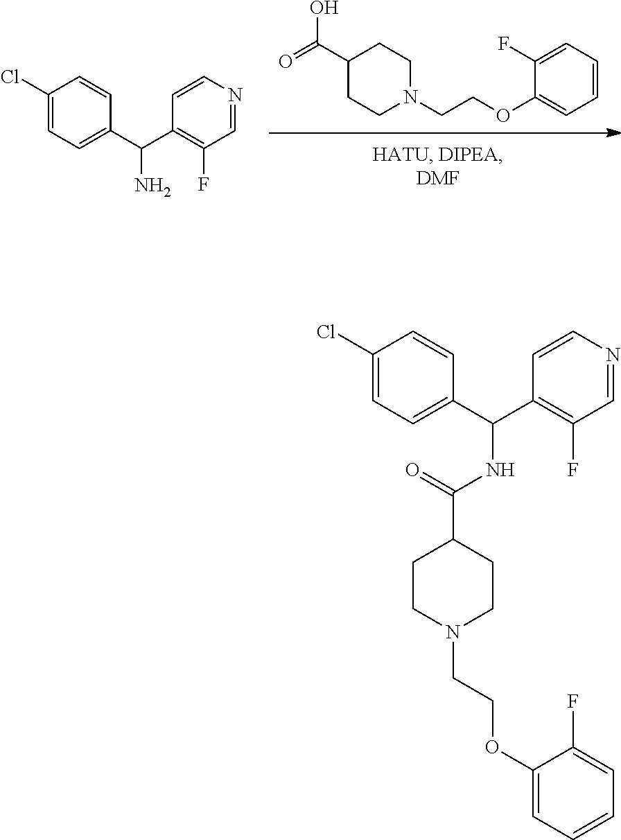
C1(C(=O)O)CCN(CCOC2=CC=CC=C2F)CC1.C1(Cl)=CC=C(C(C2=C(F)C=NC=C2)N)C=C1.C1CN(CCOC2=CC=CC=C2F)CCC1C(NC(C1=CC=C(Cl)C=C1)C1=C(F)C=NC=C1)=O
